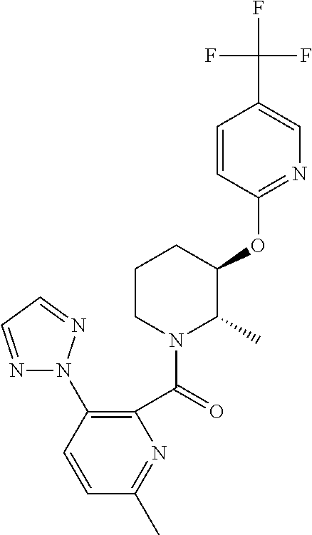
C1(OC2C(C)N(C(=O)C3=C(N4N=CC=N4)C=CC(C)=N3)CCC2)=NC=C(C(F)(F)F)C=C1
